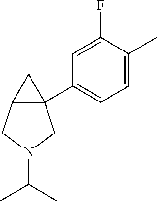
C12(C3=CC=C(C)C(F)=C3)C(CN(C(C)C)C1)C2
